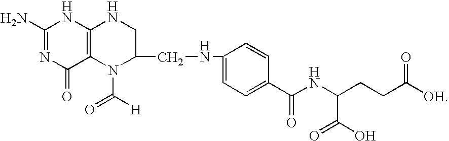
C1(N)=NC(=O)C2=C(N1)NCC(CNC1=CC=C(C(=O)NC(CCC([OH])=O)C(=O)O)C=C1)N2C(=O)[H]
